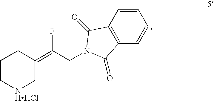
C1=CC2=C(C=C1)C(=O)N(CC(=C1CCC[NHHCl]C1)F)C2=O
